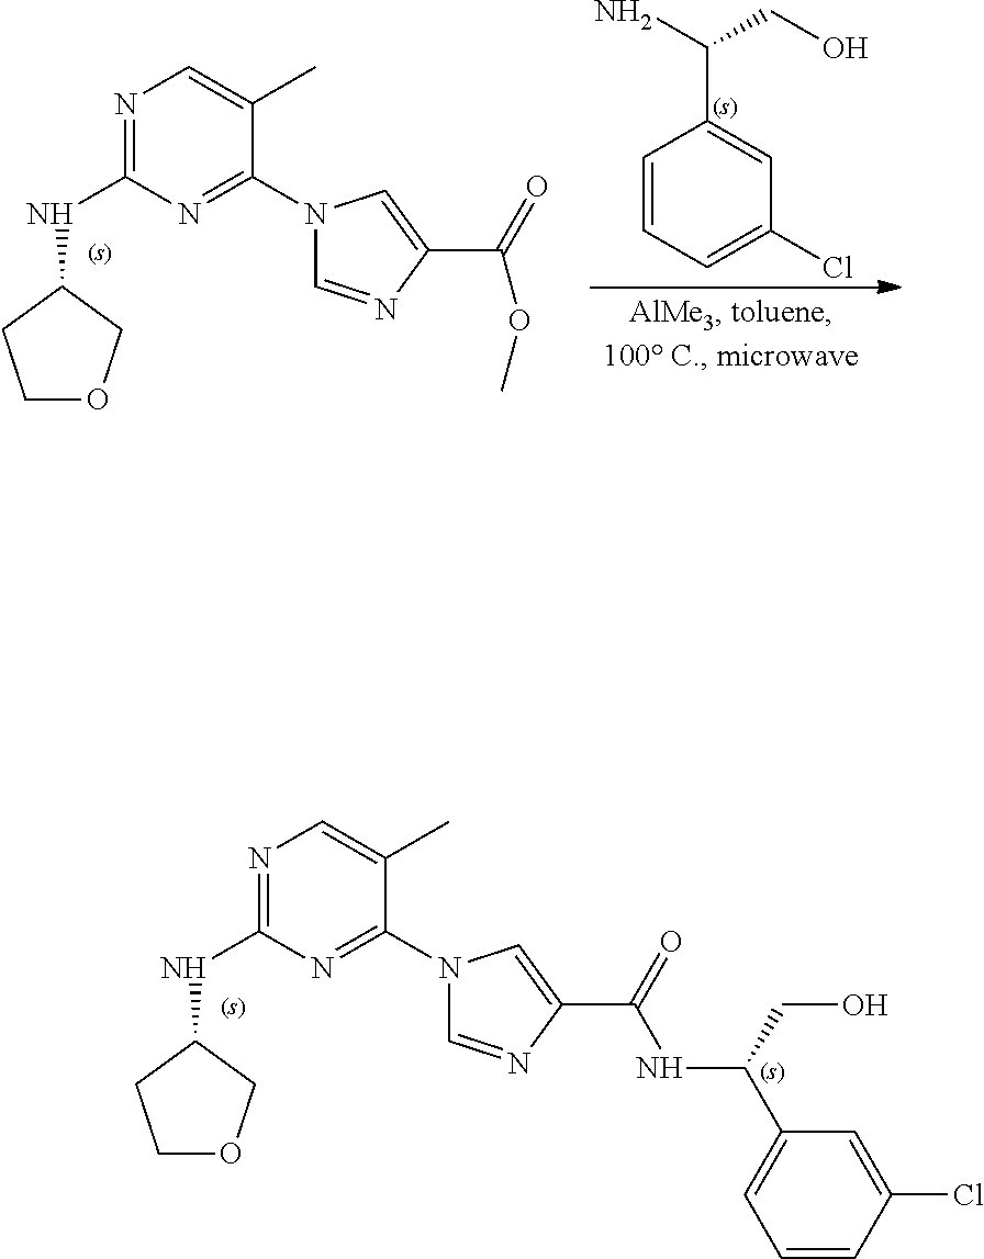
N1=C(NC2CCOC2)N=C(N2C=NC(C(=O)OC)=C2)C(C)=C1.C1=CC=C(Cl)C=C1C(N)CO.N1=C(NC2CCOC2)N=C(N2C=NC(C(=O)NC(C3=CC=CC(Cl)=C3)CO)=C2)C(C)=C1
